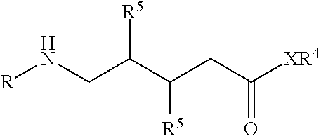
[R]NCC(C(CC([XR4])=O)[R5])[R5]
